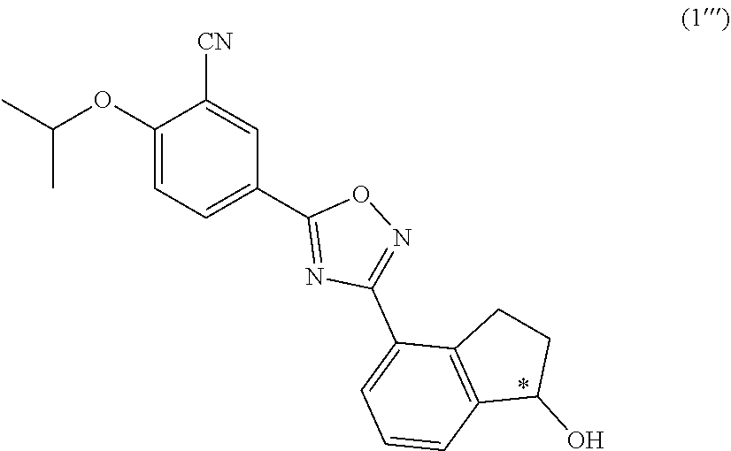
N1=C(C2=CC=CC3=C2CCC3O)N=C(C2=CC=C(OC(C)C)C([CN])=C2)O1
